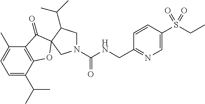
N1(C(NCC2=NC=C(S(CC)(=O)=O)C=C2)=O)CC(C(C)C)C2(C1)OC1=C(C(C)=CC=C1C(C)C)C2=O
